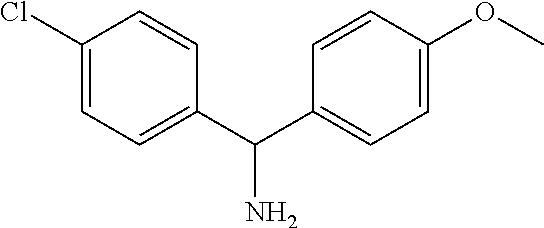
C1(C(C2=CC=C(OC)C=C2)N)=CC=C(Cl)C=C1
